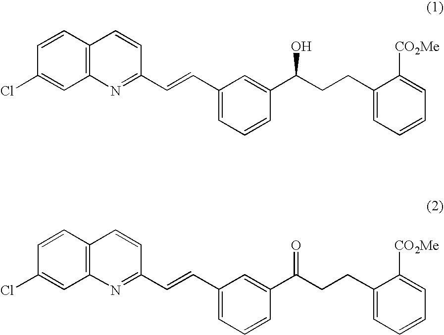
C1=CC2=C(C=C1Cl)N=C(C=CC1=CC=CC(C(CCC3=CC=CC=C3[CO2Me])O)=C1)C=C2.C1=CC2=C(C=C1Cl)N=C(C=CC1=CC=CC(C(CCC3=CC=CC=C3[CO2Me])=O)=C1)C=C2
